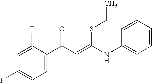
C1=C(F)C(C(C=C(NC2=CC=CC=C2)SCC)=O)=CC=C1F
